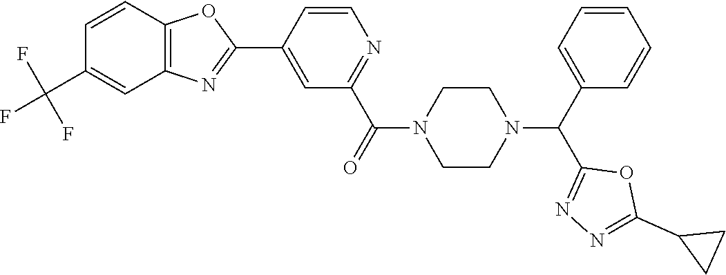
C1=C(C2=NC3=C(O2)C=CC(C(F)(F)F)=C3)C=CN=C1C(=O)N1CCN(C(C2=CC=CC=C2)C2=NN=C(C3CC3)O2)CC1
